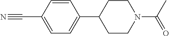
C1(C2=CC=C(C#N)C=C2)CCN(C(=O)C)CC1
